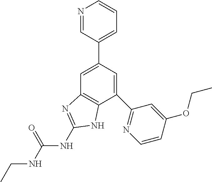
C1=C(C2=CC=CN=C2)C=C(C2=NC=CC(OCC)=C2)C2=C1N=C(NC(=O)NCC)N2
